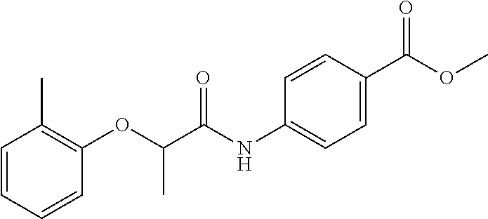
C1=CC(C)=C(OC(C)C(NC2=CC=C(C(=O)OC)C=C2)=O)C=C1
